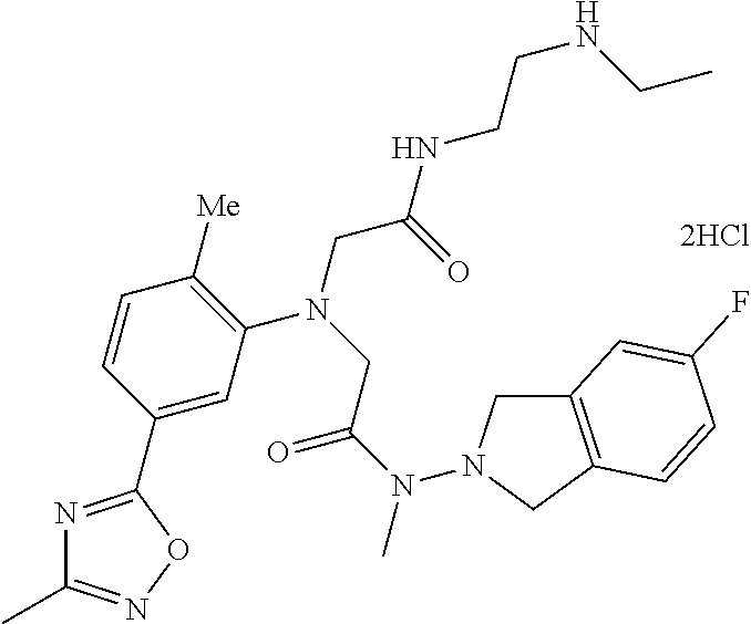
[2HCl].C1=C(C2=NC(C)=NO2)C=CC([Me])=C1N(CC(NCCNCC)=O)CC(N(C)N1CC2=C(C1)C=CC(F)=C2)=O
